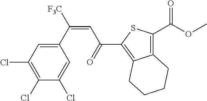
C1(C([F3C])=CC(C2=C3C(=C(C(OC)=O)S2)CCCC3)=O)=CC(Cl)=C(Cl)C(Cl)=C1
